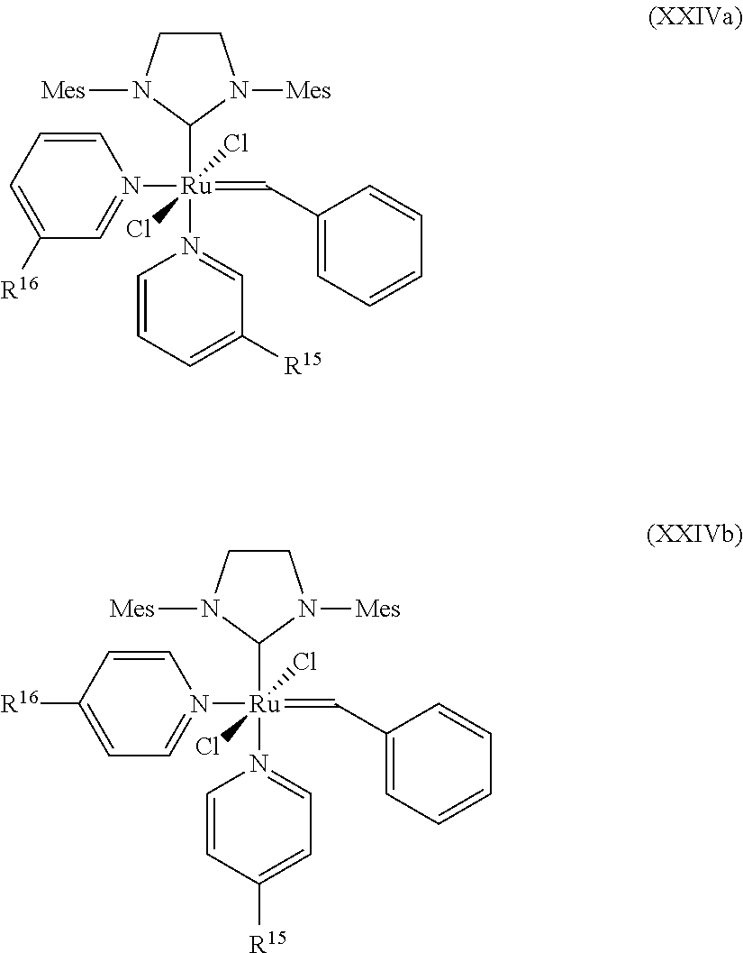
N1([Ru](=CC2=CC=CC=C2)(N2=CC([R15])=CC=C2)(C2N([Mes])CCN2[Mes])(Cl)Cl)=CC([R16])=CC=C1.N1([Ru](=CC2=CC=CC=C2)(N2=CC=C([R15])C=C2)(C2N([Mes])CCN2[Mes])(Cl)Cl)=CC=C([R16])C=C1
